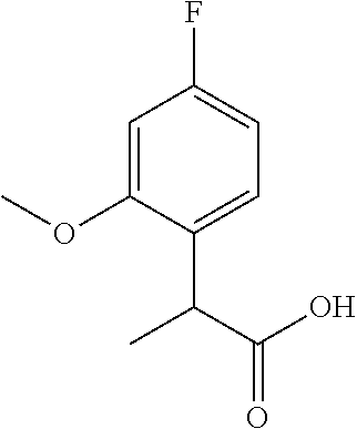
C1=C(OC)C(C(C(O)=O)C)=CC=C1F
